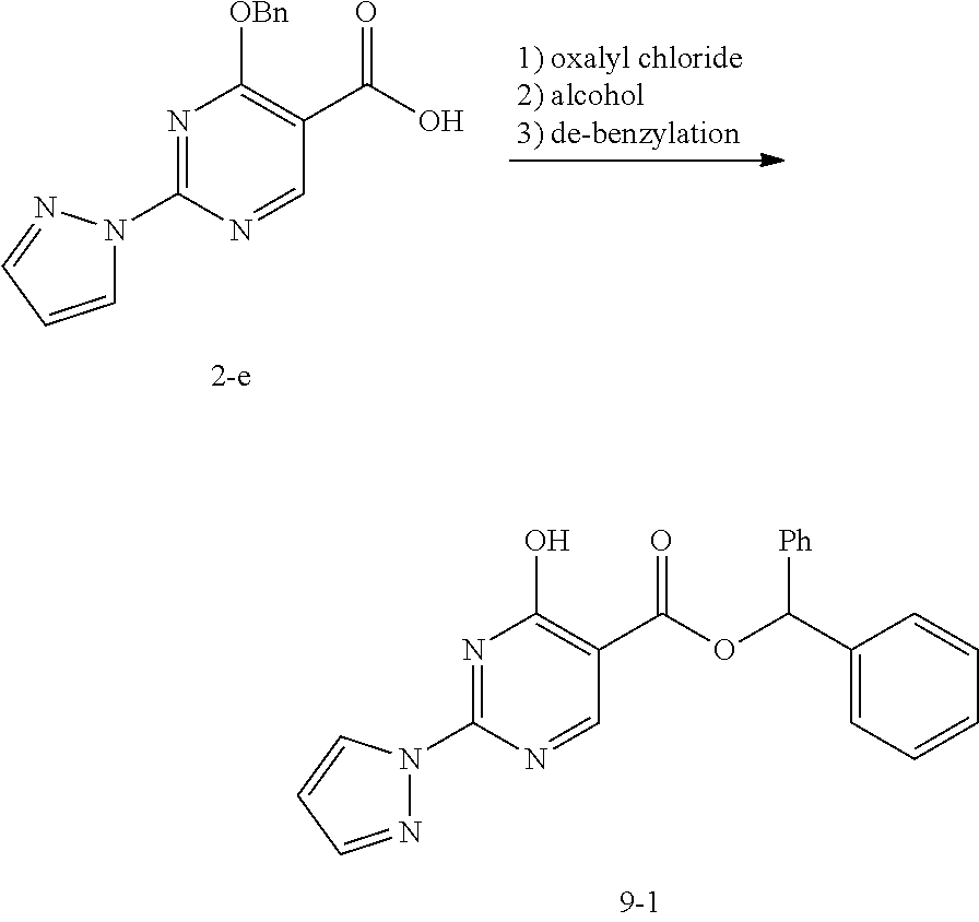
N1=C(N2N=CC=C2)N=CC(C(OC(C2=CC=CC=C2)[Ph])=O)=C1O.N1=C(N2C=CC=N2)N=CC(C(O)=O)=C1[OBn]
